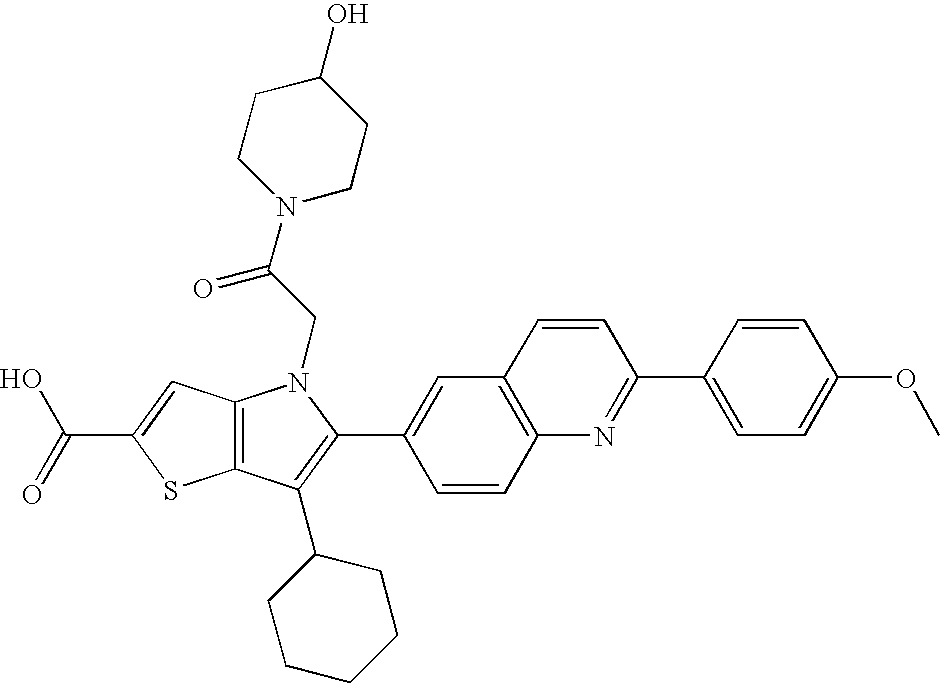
C(C1=CC2=C(S1)C(C1CCCCC1)=C(C1=CC3=C(C=C1)N=C(C1=CC=C(OC)C=C1)C=C3)N2CC(N1CCC(O)CC1)=O)(=O)O
